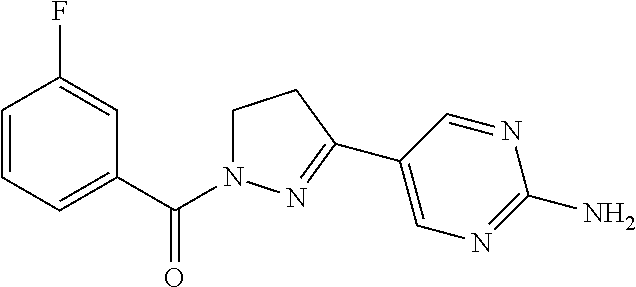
C1=CC=C(C(N2CCC(C3=CN=C(N)N=C3)=N2)=O)C=C1F
